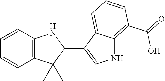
C12=C(C=CC=C1)NC(C1=CNC3=C(C(=O)O)C=CC=C13)C2(C)C
